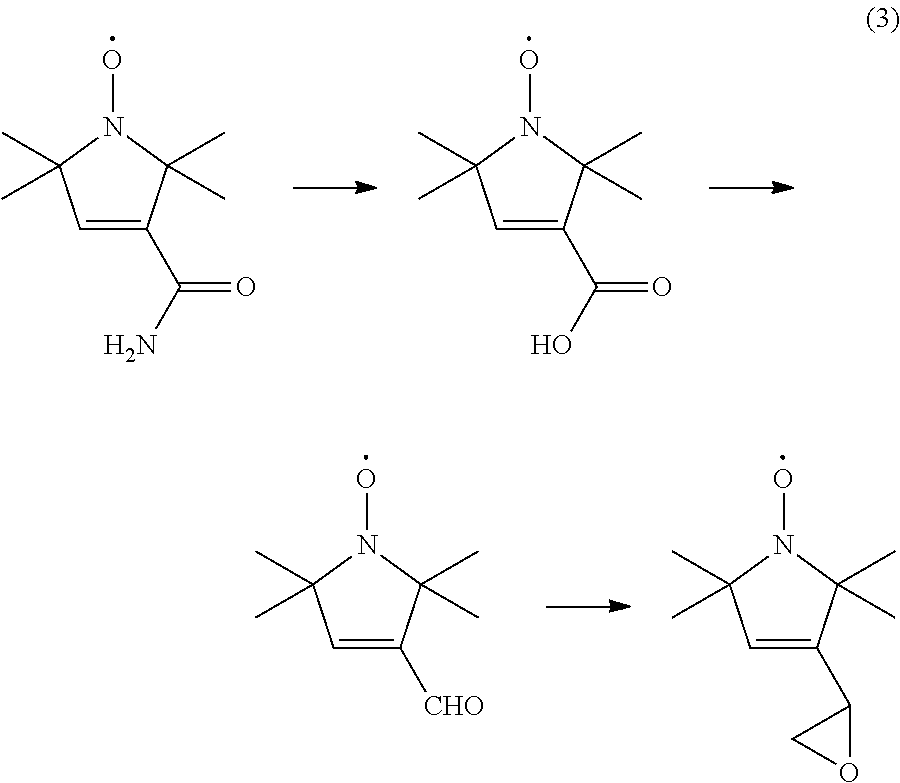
C1=C(C(N)=O)C(C)(C)N(O)C1(C)C.C1=C(C(O)=O)C(C)(C)N(O)C1(C)C.C1=C([CHO])C(C)(C)N(O)C1(C)C.C1=C(C2CO2)C(C)(C)N(O)C1(C)C
